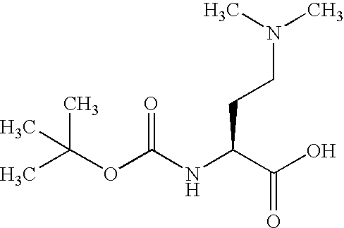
O(C(NC(C(O)=O)CCN(C)C)=O)C(C)(C)C
